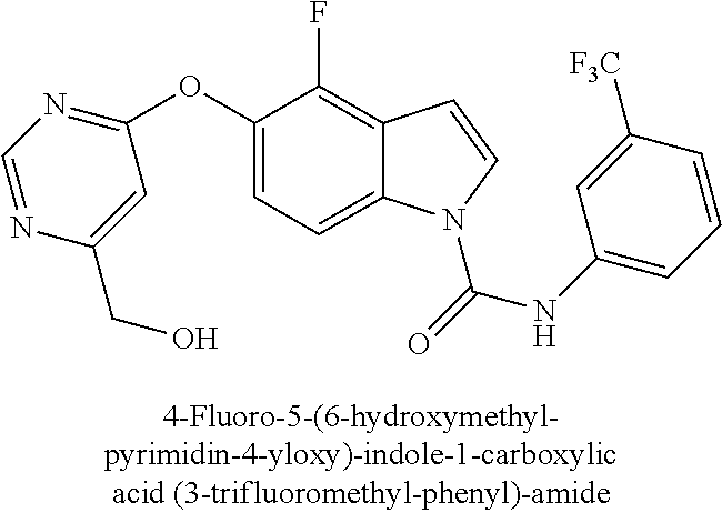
C1=C(OC2=NC=NC(CO)=C2)C(F)=C2C(=C1)N(C(=O)NC1=CC=CC([F3C])=C1)C=C2
